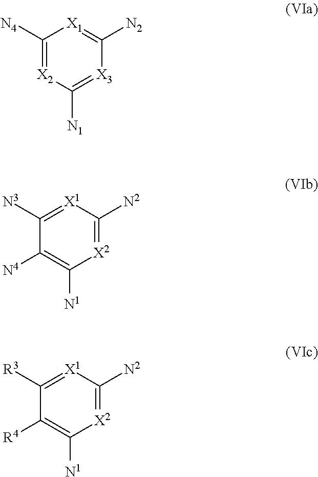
C1([N4])=[X2]C([N1])=[X3]C([N2])=[X1]1.C1([N3])=[X1]C([N2])=[X2]C([N1])=C1[N4].C1([R3])=[X1]C([N2])=[X2]C([N1])=C1[R4]
